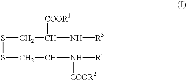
S(SCCN([COOR2])[R4])CC([COOR1])N[R3]
